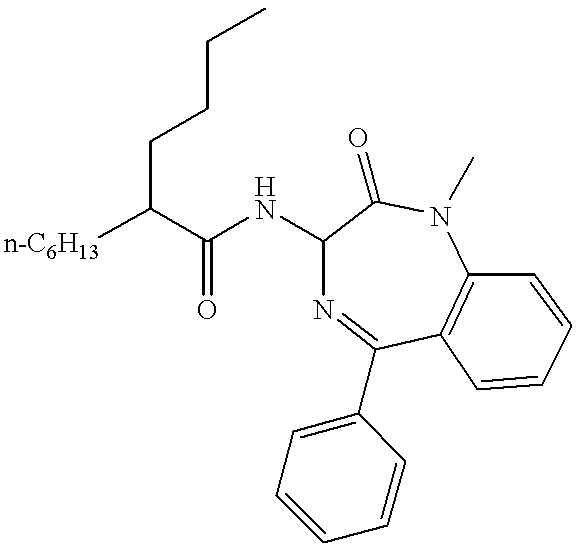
C1(NC(C([n-C6H13])CCCC)=O)N=C(C2=CC=CC=C2)C2=C(N(C)C1=O)C=CC=C2
